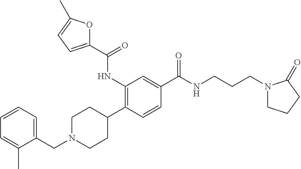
C(C1=CC=CC=C1C)N1CCC(C2=C(NC(C3=CC=C(C)O3)=O)C=C(C(NCCCN3CCCC3=O)=O)C=C2)CC1
